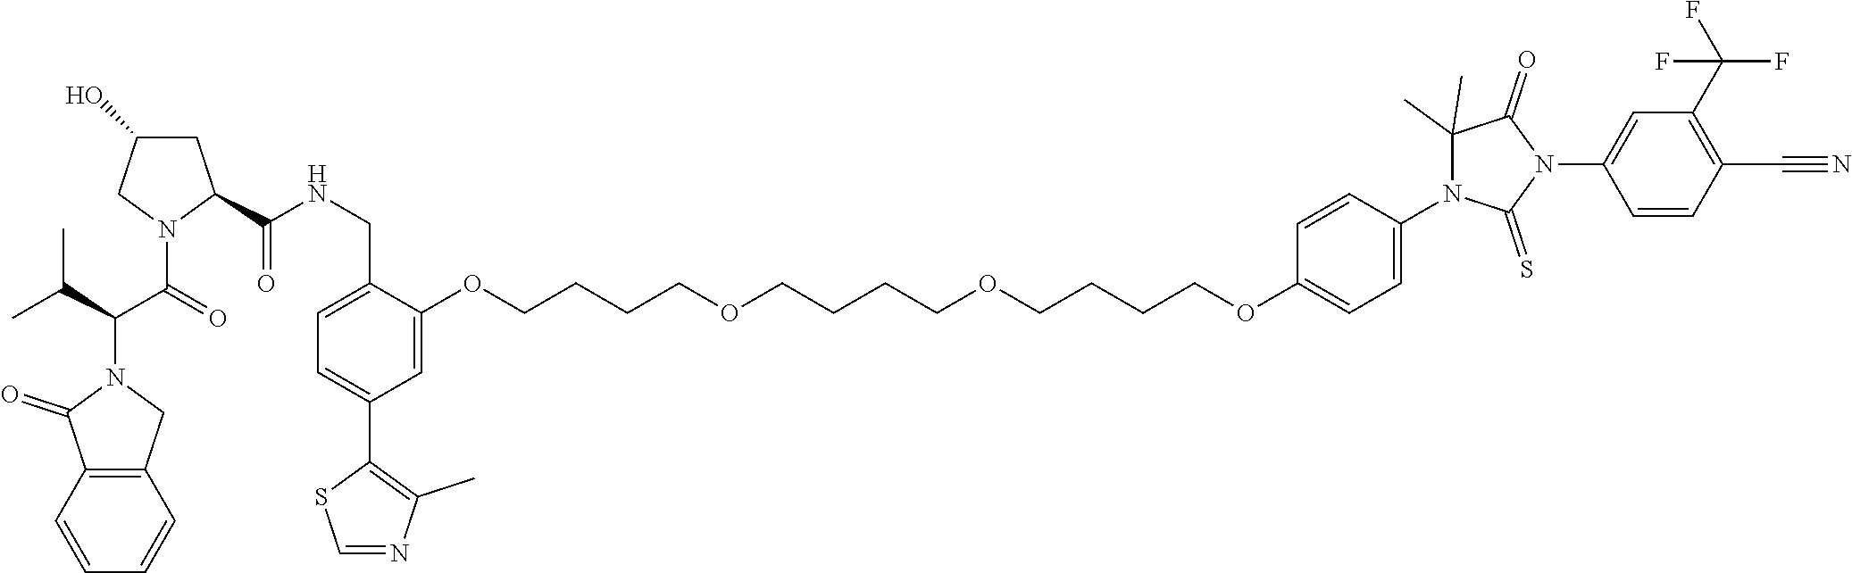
C1=CC2=C(C=C1)CN(C(C(N1C(C(=O)NCC3=CC=C(C4=C(C)N=CS4)C=C3OCCCCOCCCCOCCCCOC3=CC=C(N4C(C)(C)C(=O)N(C5=CC(C(F)(F)F)=C(C#N)C=C5)C4=S)C=C3)CC(O)C1)=O)C(C)C)C2=O
